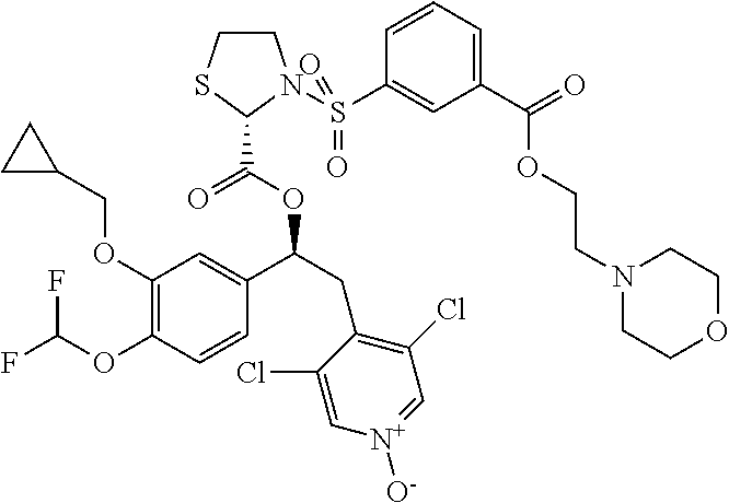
C1(OCC2CC2)=C(OC(F)F)C=CC(C(CC2=C(Cl)C=[N+]([O-])C=C2Cl)OC(C2N(S(C3=CC(C(=O)OCCN4CCOCC4)=CC=C3)(=O)=O)CCS2)=O)=C1
